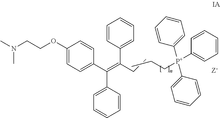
CN(CCOC1=CC=C(C(C2=CC=CC=C2)=C(CC)C2=CC=CC=C2)C=C1)C.CCC[P+](C1=CC=CC=C1)(C1=CC=CC=C1)C1=CC=CC=C1.[Z-]
